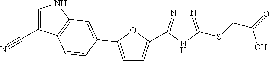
N1=C(SCC(O)=O)NC(C2=CC=C(C3=CC4=C(C(C#N)=CN4)C=C3)O2)=N1
